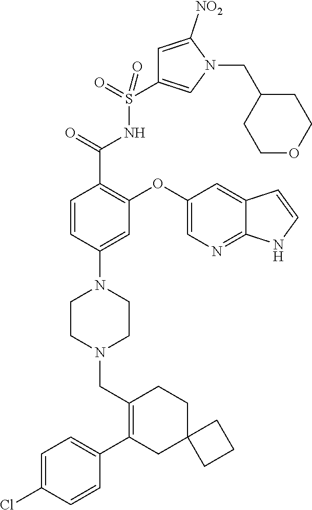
C1=CC(N2CCN(CC3=C(C4=CC=C(Cl)C=C4)CC4(CC3)CCC4)CC2)=CC(OC2=CN=C3C(=C2)C=CN3)=C1C(=O)NS(=O)(=O)C1=CN(CC2CCOCC2)C([NO2])=C1
